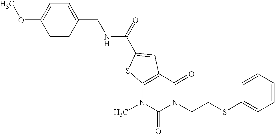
C1=CC(CNC(=O)C2=CC3=C(N(C)C(=O)N(CCSC4=CC=CC=C4)C3=O)S2)=CC=C1OC
